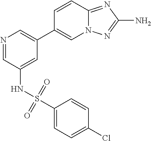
C12=NC(N)=NN1C=C(C1=CN=CC(NS(C3=CC=C(Cl)C=C3)(=O)=O)=C1)C=C2
